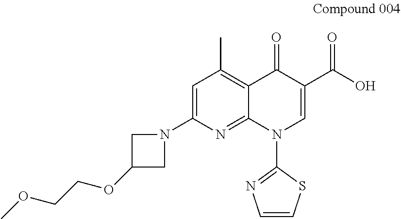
C1=C(N2CC(OCCOC)C2)N=C2C(=C1C)C(=O)C(C(=O)O)=CN2C1=NC=CS1
